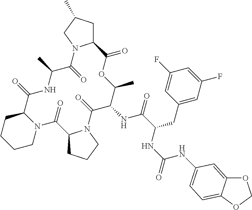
C12CC(C)CN1C(=O)C(C)NC(=O)C1CCCCN1C(=O)C1CCCN1C(=O)C(NC(=O)C(CC1=CC(F)=CC(F)=C1)NC(=O)NC1=CC=C3C(=C1)OCO3)C(C)OC2=O
